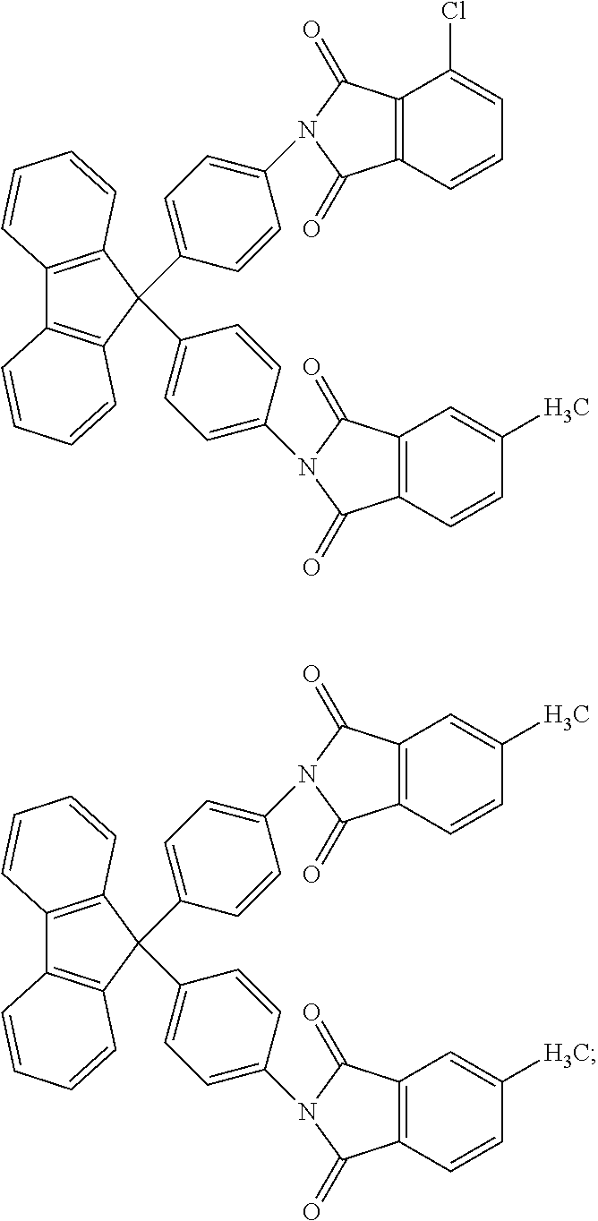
C12=C(C(C3=CC=C(N4C(=O)C5=C(C=CC=C5Cl)C4=O)C=C3)(C3=CC=C(N4C(=O)C5=C(C=CC(C)=C5)C4=O)C=C3)C3=C1C=CC=C3)C=CC=C2.C12=C(C(C3=CC=C(N4C(=O)C5=C(C=CC(C)=C5)C4=O)C=C3)(C3=CC=C(N4C(=O)C5=C(C=CC(C)=C5)C4=O)C=C3)C3=C1C=CC=C3)C=CC=C2
